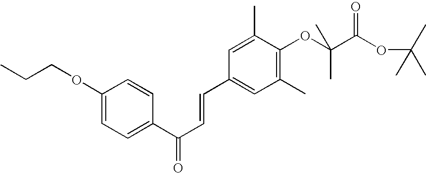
CCCOC1=CC=C(C(C=CC2=CC(C)=C(OC(C(OC(C)(C)C)=O)(C)C)C(C)=C2)=O)C=C1
